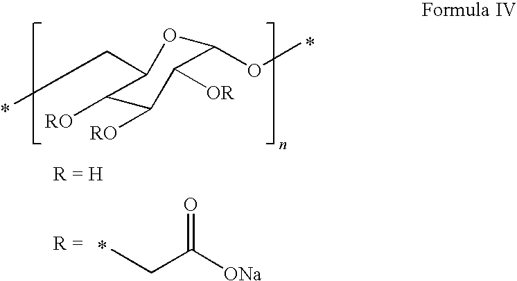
CCC([ONa])=O.C1(OC)OC(CC)C([RO])C([RO])C1[OR]
